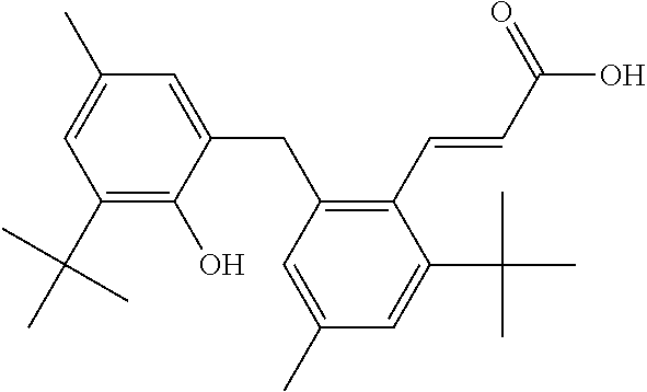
C1=C(C)C=C(C(C)(C)C)C(C=CC(O)=O)=C1CC1=CC(C)=CC(C(C)(C)C)=C1O
